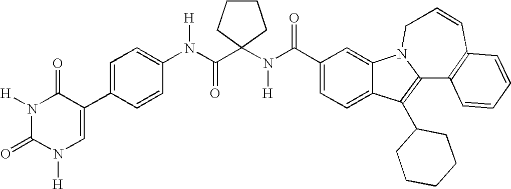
C1(C(N(C2(C(N(C3=CC=C(C4=CN([H])C(=O)N([H])C4=O)C=C3)[H])=O)CCCC2)[H])=O)=CC=C2C(=C1)N1C(=C2C2CCCCC2)C2=C(C=CC1)C=CC=C2
